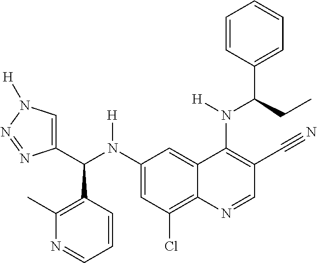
C1(N(C(C2=CN([H])N=N2)C2=C(C)N=CC=C2)[H])=CC(Cl)=C2C(=C1)C(N(C(C1=CC=CC=C1)CC)[H])=C(C#N)C=N2
